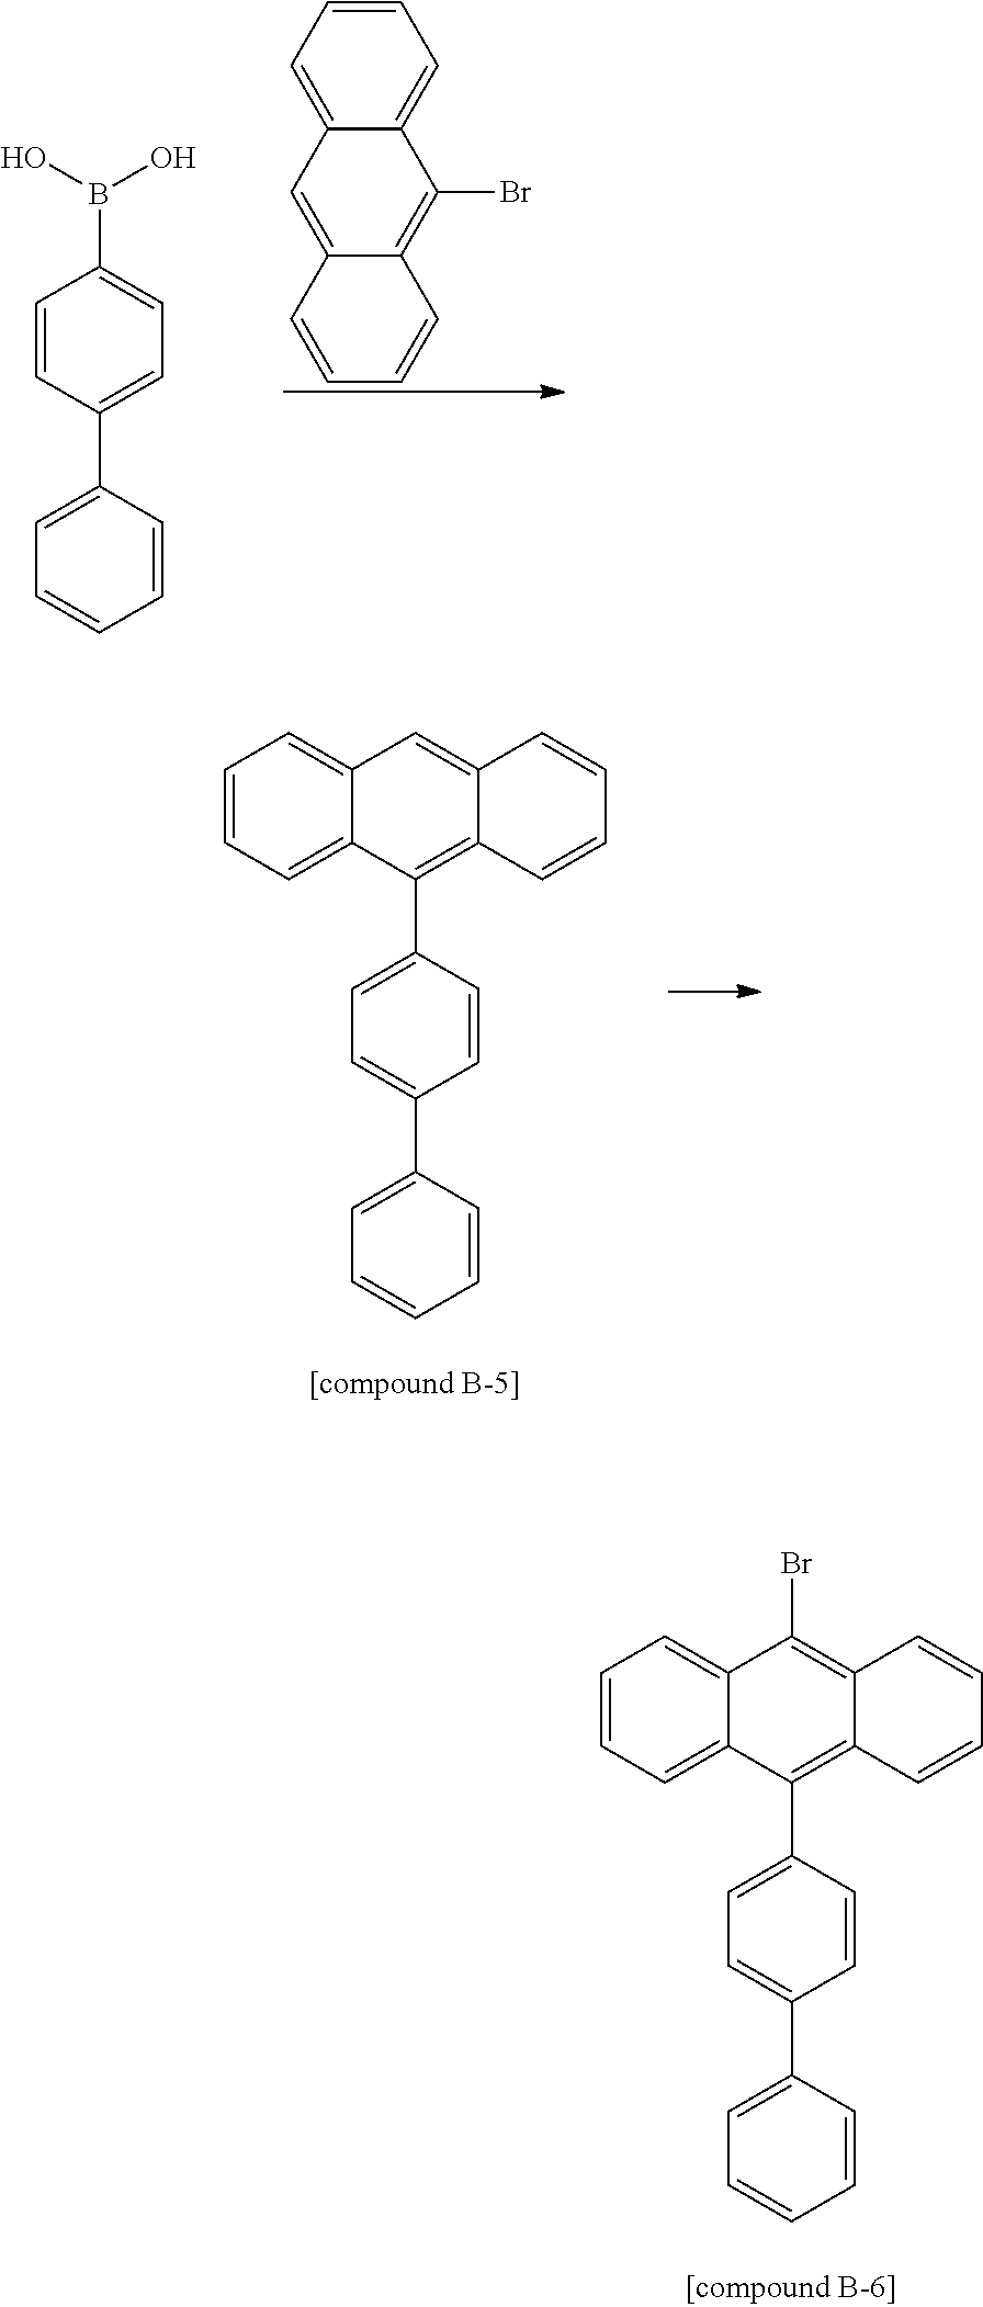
C1=CC(C2=CC=CC=C2)=CC=C1B(O)O.C1=CC=C2C(=C1)C(Br)=C1C(=C2)C=CC=C1.C1=CC=C2C(=C1)C=C1C(=C2C2=CC=C(C3=CC=CC=C3)C=C2)C=CC=C1.C1=CC=C2C(=C1)C(Br)=C1C(=C2C2=CC=C(C3=CC=CC=C3)C=C2)C=CC=C1
